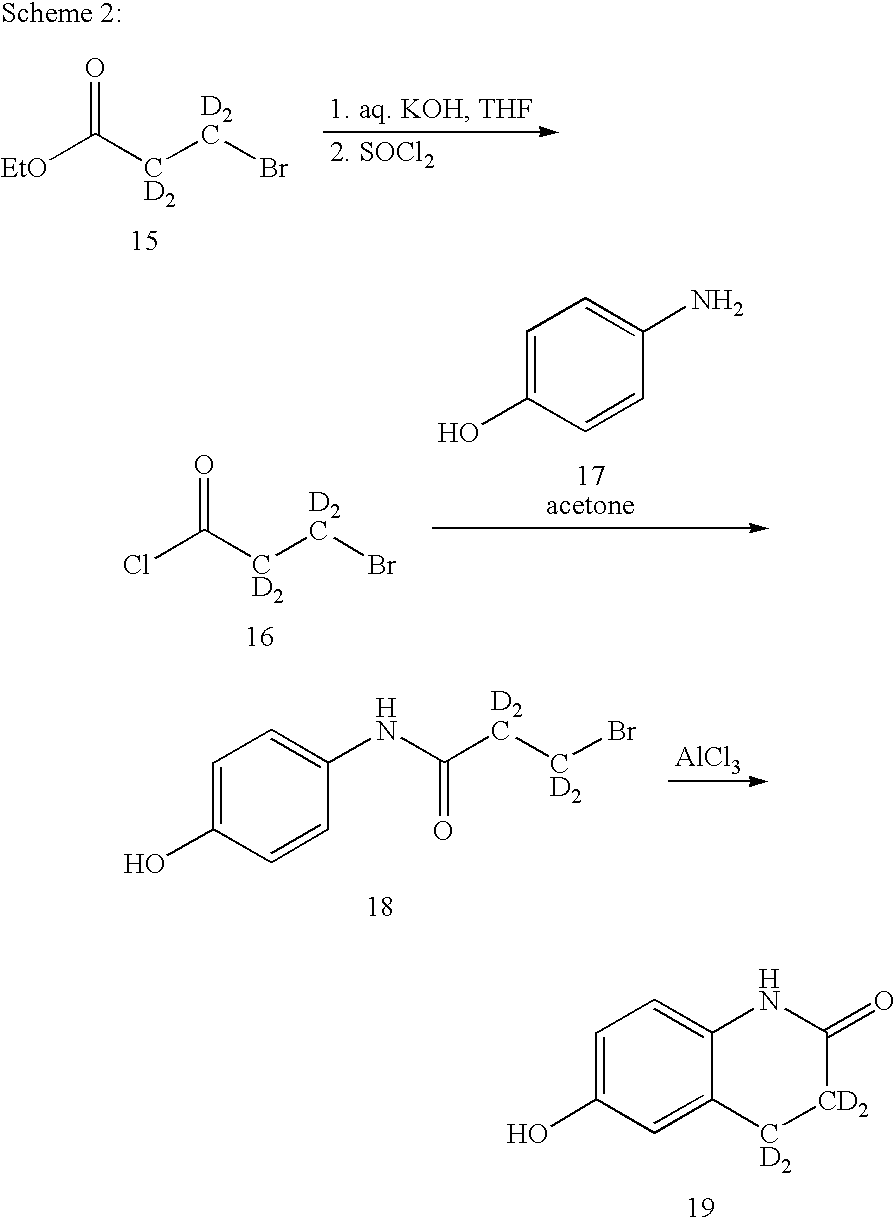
C1=C(O)C=CC(N)=C1.O=C([CD2][D2C]Br)Cl.C(=O)(NC1=CC=C(O)C=C1)[D2C][CD2]Br.[AlCl3].O=C([CD2][D2C]Br)[EtO].C1(=O)[CD2][CD2]C2=CC(O)=CC=C2N1
